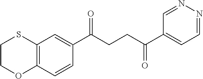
C1(C(CCC(C2=CC=NN=C2)=O)=O)=CC2=C(C=C1)OCCS2
